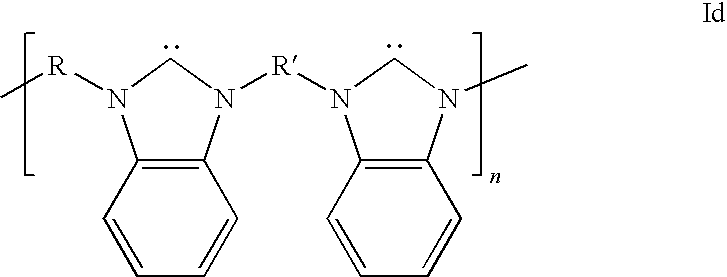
C12=C(N([R]N3C4=C(N(C)C3)C=CC=C4)CN1[R]C)C=CC=C2
